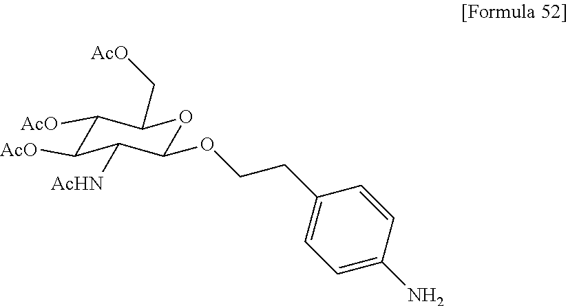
C1([AcO])C([AcO])C([AcHN])C(OCCC2=CC=C(N)C=C2)OC1C[AcO]
